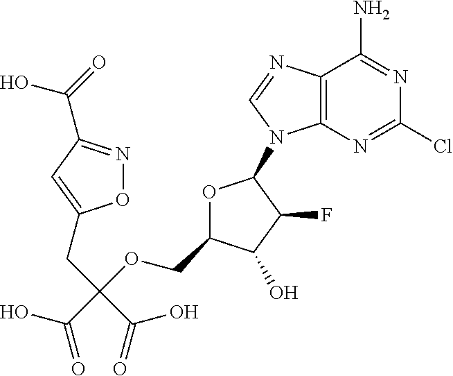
OC(C(OCC1OC(N2C3=C(N=C2)C(N)=NC(Cl)=N3)C(F)C1O)(CC1=CC(C(=O)O)=NO1)C(=O)O)=O
